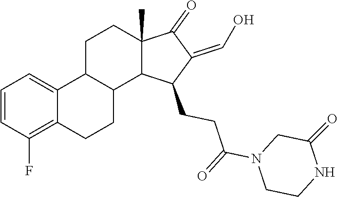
C1=CC(F)=C2C(=C1)C1C(CC2)C2C(C)(CC1)C(=O)C(=CO)C2CCC(N1CCNC(=O)C1)=O
